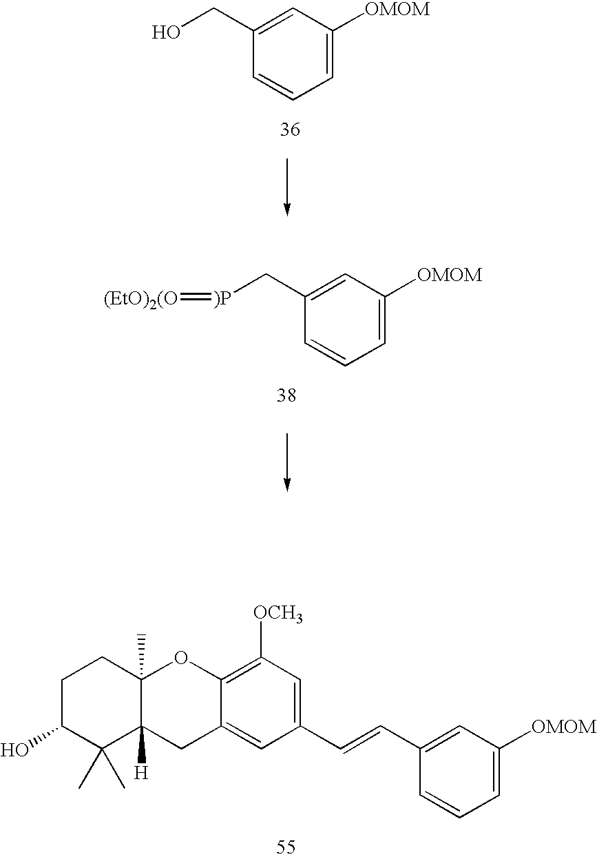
C1=CC=C([OMOM])C=C1CO.C1=CC=C([OMOM])C=C1C[)P]=[(EtO)2(O].C1C(O)C(C)(C)C2([H])C(C)(C1)OC1=C([OCH3])C=C(C=CC3=CC([OMOM])=CC=C3)C=C1C2
